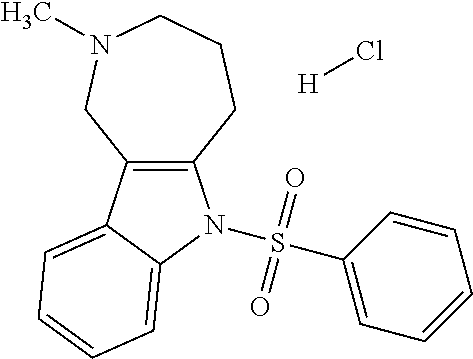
C12=C(C3=CC=CC=C3N1S(C1=CC=CC=C1)(=O)=O)CN(C)CCC2.[H]Cl
